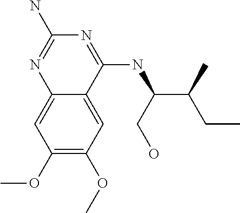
C1(OC)=C(OC)C=C2C(=C1)N=C(N)N=C2NC(CO)C(CC)C
